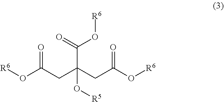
[R6]OC(CC(CC(O[R6])=O)(O[R5])C(=O)O[R6])=O
